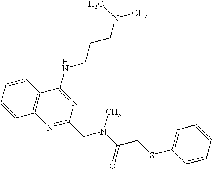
C1=CC=CC2=C1N=C(CN(C(=O)CSC1=CC=CC=C1)C)N=C2NCCCN(C)C
